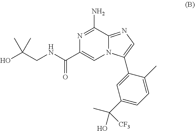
C12=NC=C(C3=CC(C(C)(O)[CF3])=CC=C3C)N1C=C(C(NCC(O)(C)C)=O)N=C2N
